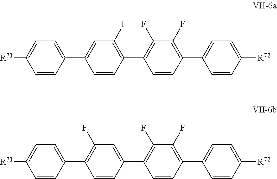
C1=CC(C2=C(F)C=C(C3=C(F)C(F)=C(C4=CC=C([R72])C=C4)C=C3)C=C2)=CC=C1[R71].C1=CC(C2=CC(F)=C(C3=C(F)C(F)=C(C4=CC=C([R72])C=C4)C=C3)C=C2)=CC=C1[R71]
